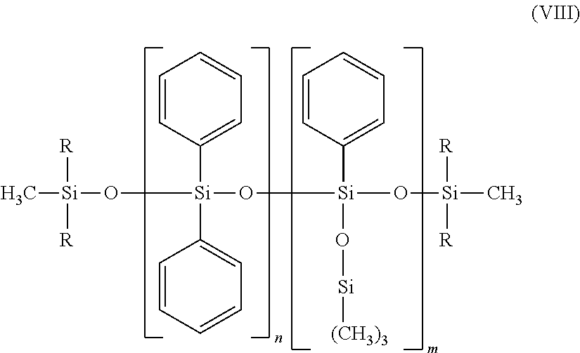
C[Si]([R])([R])O[Si](C1=CC=CC=C1)(C1=CC=CC=C1)O[Si](C1=CC=CC=C1)(O[Si][(CH3)3])O[Si](C)([R])[R]
